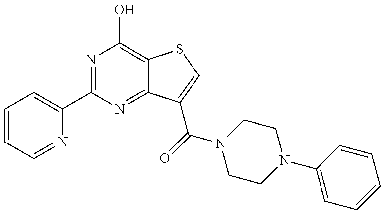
C1=CC=NC(C2=NC(O)=C3C(=N2)C(C(N2CCN(C4=CC=CC=C4)CC2)=O)=CS3)=C1
